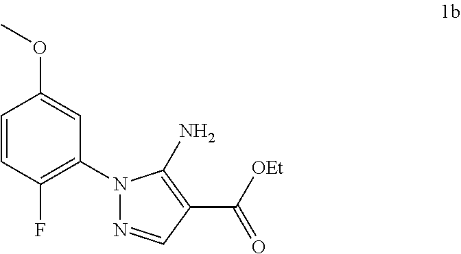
C1=CC(F)=C(N2N=CC(C([OEt])=O)=C2N)C=C1OC
